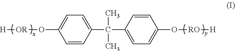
C1=CC(C(C2=CC=C(O[RO][H])C=C2)(C)C)=CC=C1O[OR][H]
